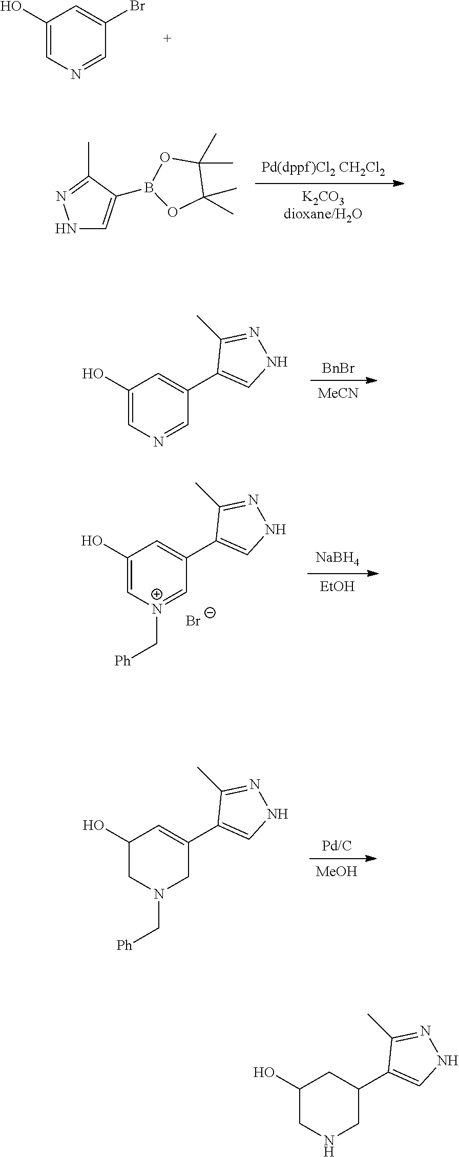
[K2CO3dioxane/H2O].[Pd(dppf)Cl2 CH2Cl2].N1C=C(B2OC(C)(C)C(C)(C)O2)C(C)=N1.[MeCN].[BnBr].C1(O)=CN=CC(C2=CNN=C2C)=C1.C1(O)=CN=CC(Br)=C1.[EtOH].[NaBH4].C1(O)=C[N+](C[Ph])=CC(C2=CNN=C2C)=C1.[Br-].[MeOH].[Pd/C].C1(O)CN(C[Ph])CC(C2=CNN=C2C)=C1.C1(O)CNCC(C2=CNN=C2C)C1
